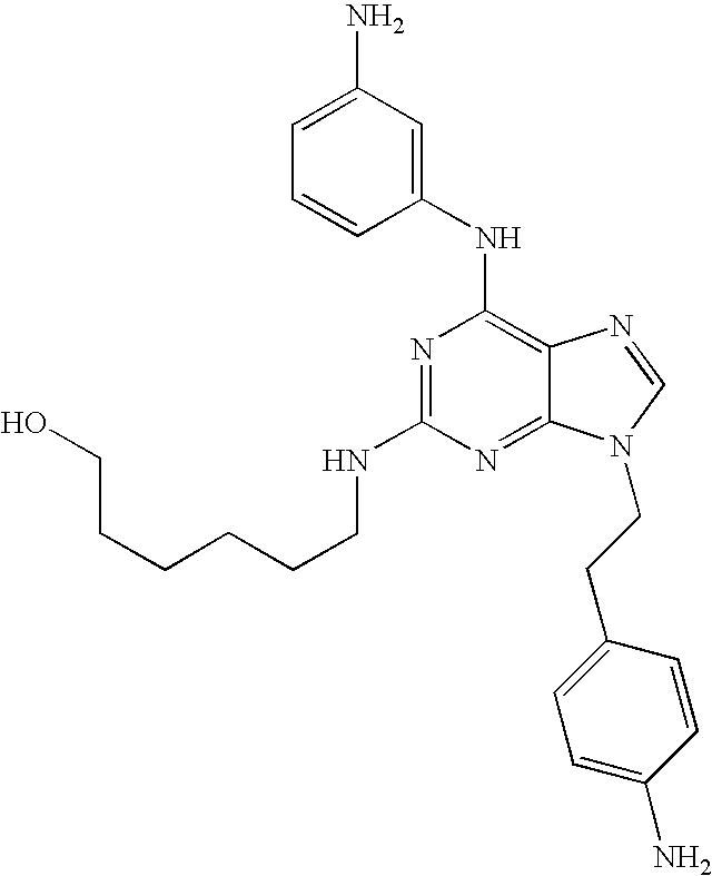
C1(NC2=C3C(=NC(NCCCCCCO)=N2)N(CCC2=CC=C(N)C=C2)C=N3)=CC(N)=CC=C1
